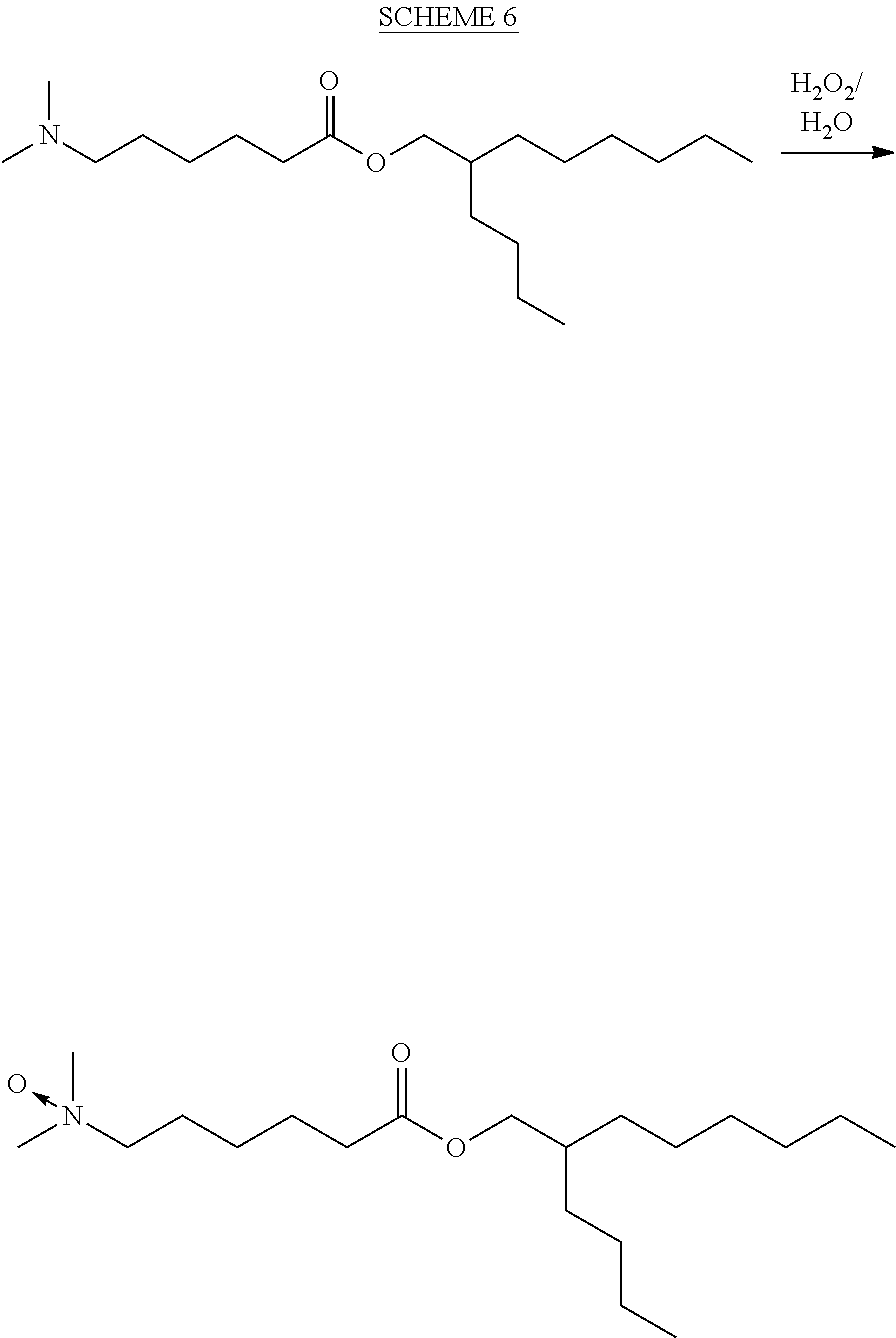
O(CC(CCCCCC)CCCC)C(CCCCCN(C)(C)->O)=O.O(CC(CCCCCC)CCCC)C(CCCCCN(C)C)=O
